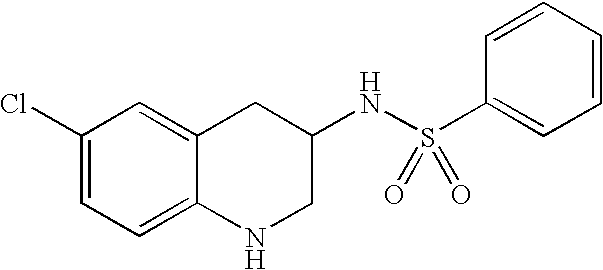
C1(Cl)=CC=C2C(=C1)CC(NS(C1=CC=CC=C1)(=O)=O)CN2
